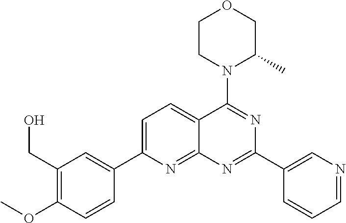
C1=C(C2=CC(CO)=C(OC)C=C2)N=C2C(=C1)C(N1C(C)COCC1)=NC(C1=CN=CC=C1)=N2
